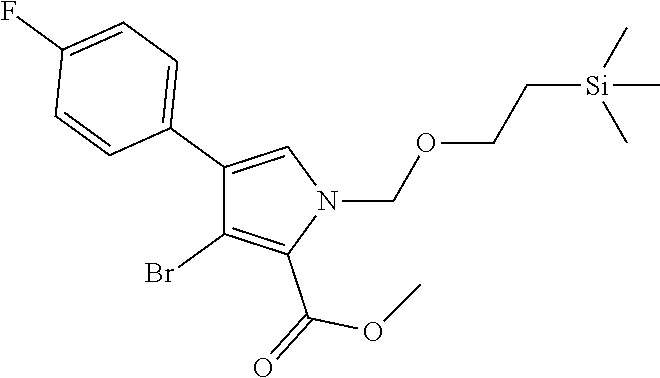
C1(C2=CC=C(F)C=C2)=CN(COCC[Si](C)(C)C)C(C(OC)=O)=C1Br
